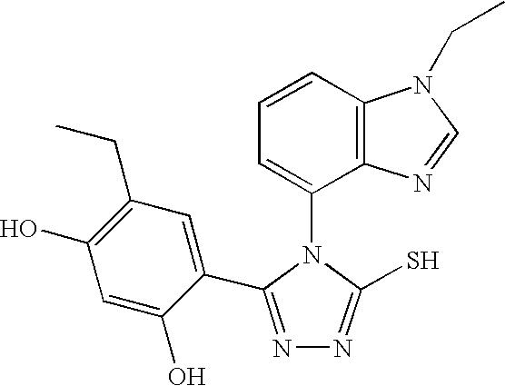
C1=CC2=C(C(N3C(S)=NN=C3C3=CC(CC)=C(O)C=C3O)=C1)N=CN2CC
